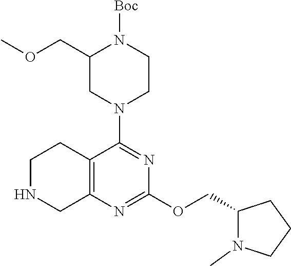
N1(C2=NC(OCC3N(C)CCC3)=NC3=C2CCNC3)CCN([Boc])C(COC)C1
